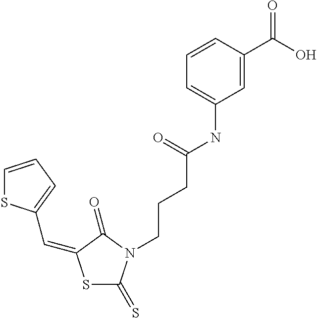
S1C(=S)N(CCCC(NC2=CC=CC(C(O)=O)=C2)=O)C(=O)C1=CC1=CC=CS1
